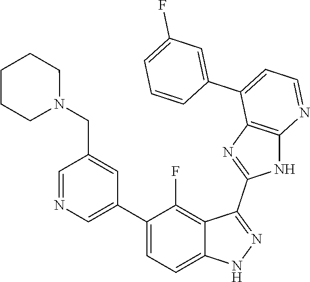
C1=NC=C(C2=CC=C3C(=C2F)C(C2=NC4=C(N2)N=CC=C4C2=CC(F)=CC=C2)=NN3)C=C1CN1CCCCC1
